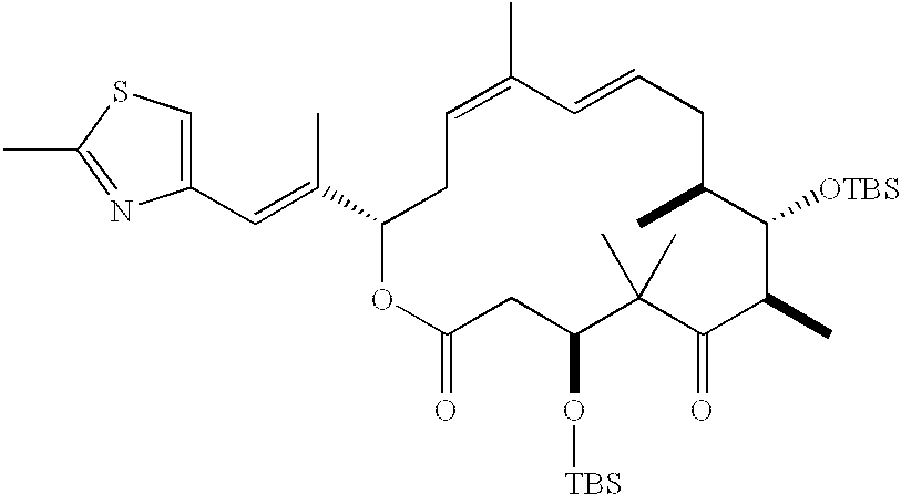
CC1=NC(C=C(C2CC=C(C)C=CCC(C)C([OTBS])C(C)C(=O)C(C)(C)C(O[TBS])CC(=O)O2)C)=CS1
